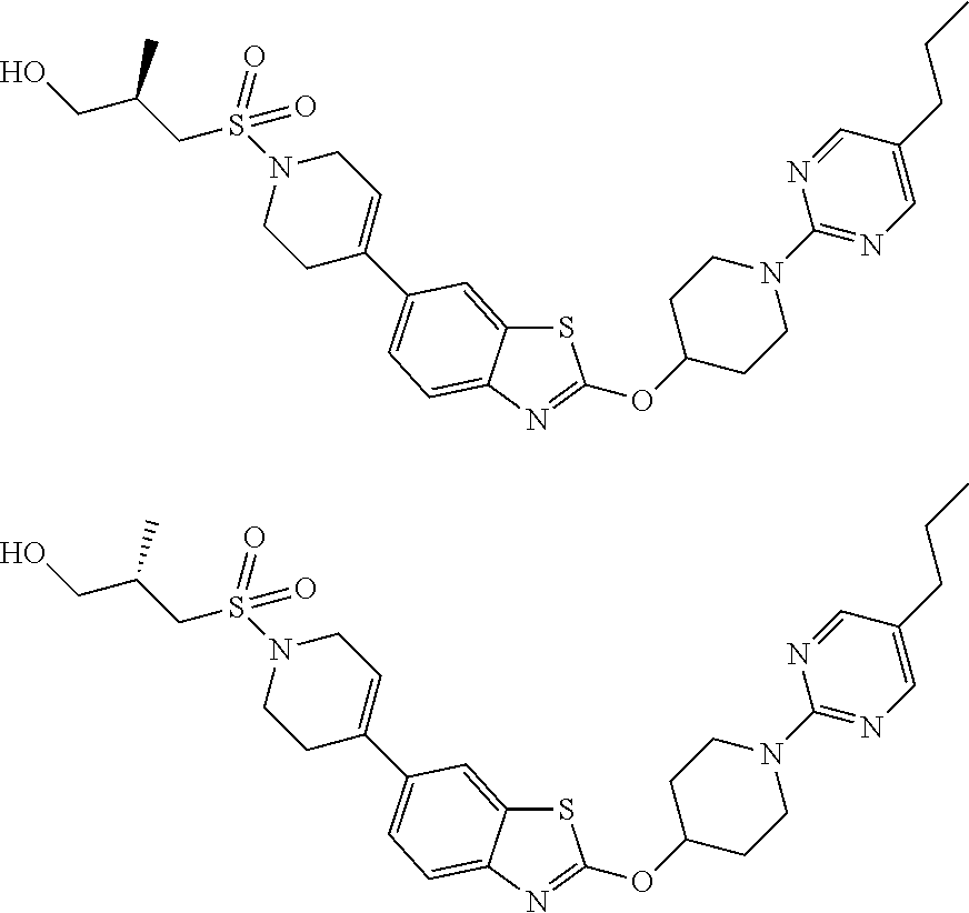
N1(S(CC(CO)C)(=O)=O)CCC(C2=CC=C3C(=C2)SC(OC2CCN(C4=NC=C(CCC)C=N4)CC2)=N3)=CC1.N1(S(CC(CO)C)(=O)=O)CCC(C2=CC=C3C(=C2)SC(OC2CCN(C4=NC=C(CCC)C=N4)CC2)=N3)=CC1
